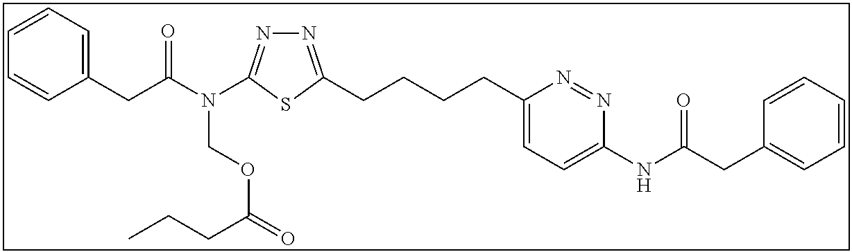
C1=CC=C(CC(N(COC(=O)CCC)C2=NN=C(CCCCC3=CC=C(NC(CC4=CC=CC=C4)=O)N=N3)S2)=O)C=C1
